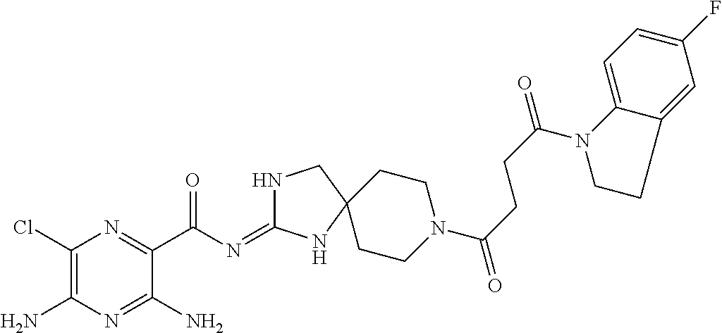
C1(Cl)=C(N)N=C(N)C(C(=O)N=C2NCC3(N2)CCN(C(=O)CCC(N2CCC4=CC(F)=CC=C24)=O)CC3)=N1
